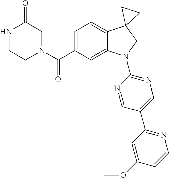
N1(C(C2=CC=C3C(=C2)N(C2=NC=C(C4=NC=CC(OC)=C4)C=N2)CC32CC2)=O)CC(=O)NCC1
